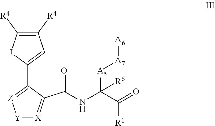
[Y]1[X]=C(C(NC([A5][A7][A6])([R6])C([R1])=O)=O)C(C2=CC([R4])=C([R4])[J]2)=[Z]1
